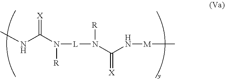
N(C(N([R])[L]N([R])C(N[M]C)=[X])=[X])C
